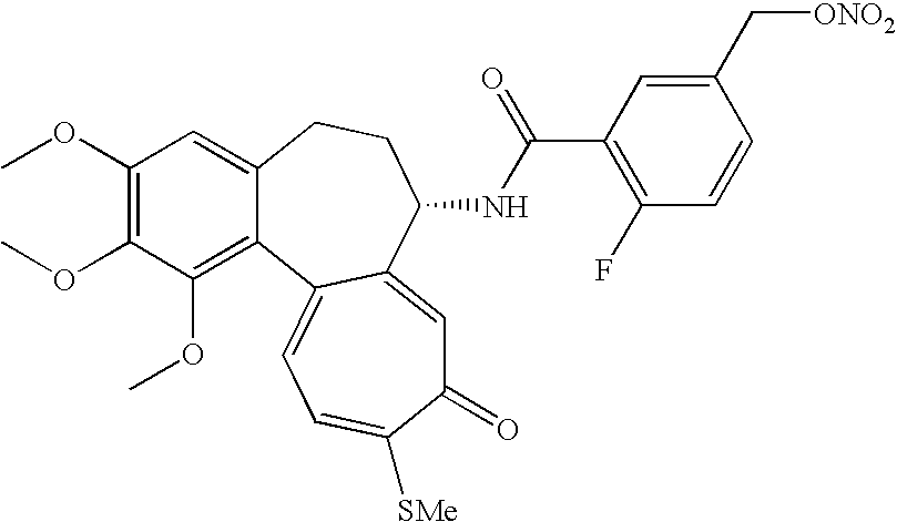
C1(OC)=C(OC)C(OC)=C2C(=C1)CCC(NC(C1=C(F)C=CC(C[ONO2])=C1)=O)C1=CC(=O)C([SMe])=CC=C21
